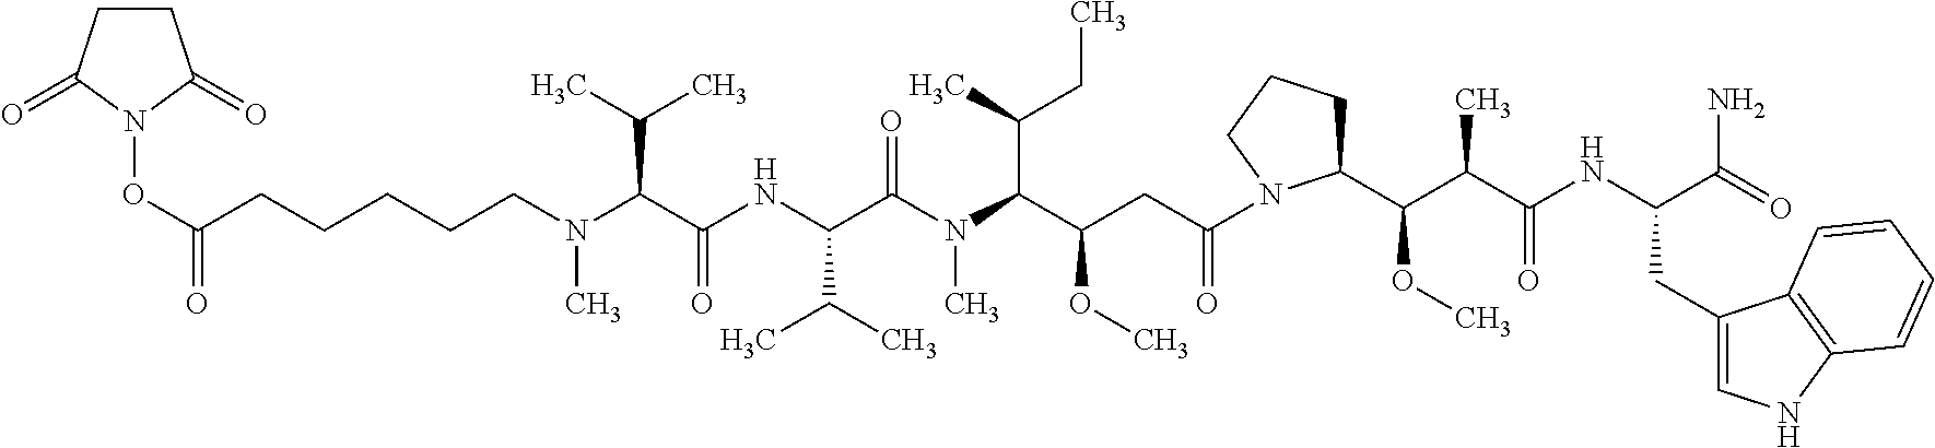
C(C(C(N(C(C(NC(C(N(CCCCCC(ON1C(=O)CCC1=O)=O)C)C(C)C)=O)C(C)C)=O)C)C(C)CC)OC)C(=O)N1C(C(C(C(NC(C(=O)N)CC2=CNC3=C2C=CC=C3)=O)C)OC)CCC1
